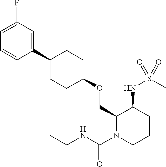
C1(OCC2C(NS(C)(=O)=O)CCCN2C(NCC)=O)CCC(C2=CC(F)=CC=C2)CC1
